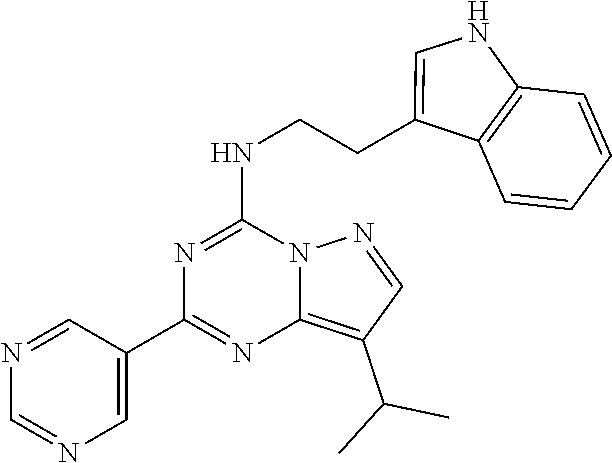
C1(C2=CN=CN=C2)=NC2=C(C(C)C)C=NN2C(NCCC2=CNC3=C2C=CC=C3)=N1
